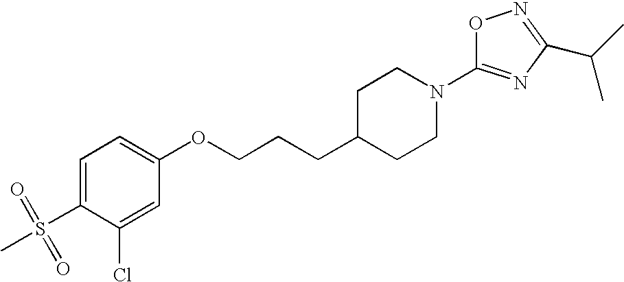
C1=C(S(=O)(=O)C)C(Cl)=CC(OCCCC2CCN(C3=NC(C(C)C)=NO3)CC2)=C1
